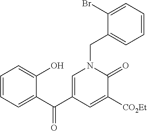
C1=CC=C(C(C2=CN(CC3=CC=CC=C3Br)C(=O)C([CO2Et])=C2)=O)C(O)=C1
